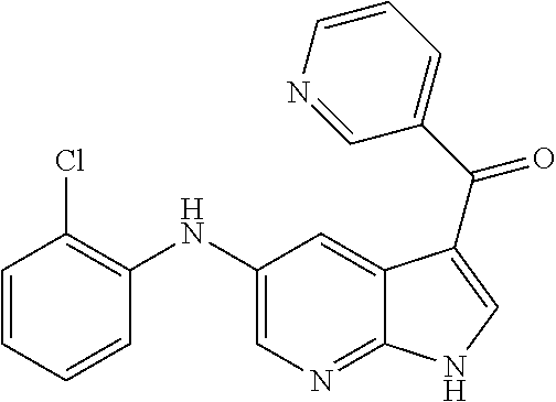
C1(NC2=C(Cl)C=CC=C2)=CN=C2C(=C1)C(C(C1=CC=CN=C1)=O)=CN2
